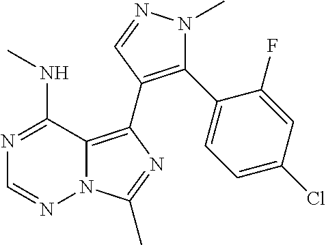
N12C(=C(C3=C(C4=CC=C(Cl)C=C4F)N(C)N=C3)N=C1C)C(NC)=NC=N2
